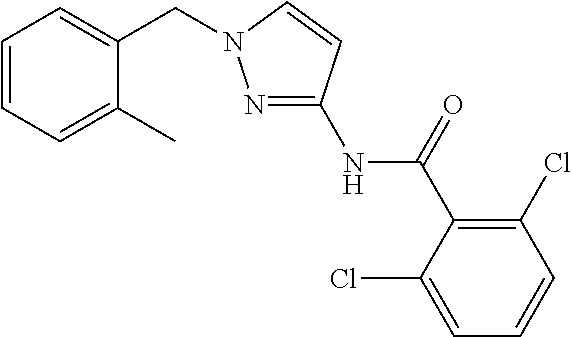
N1=C(NC(C2=C(Cl)C=CC=C2Cl)=O)C=CN1CC1=CC=CC=C1C
